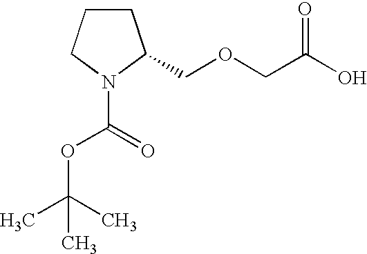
C1CCN(C(=O)OC(C)(C)C)C1COCC(O)=O
